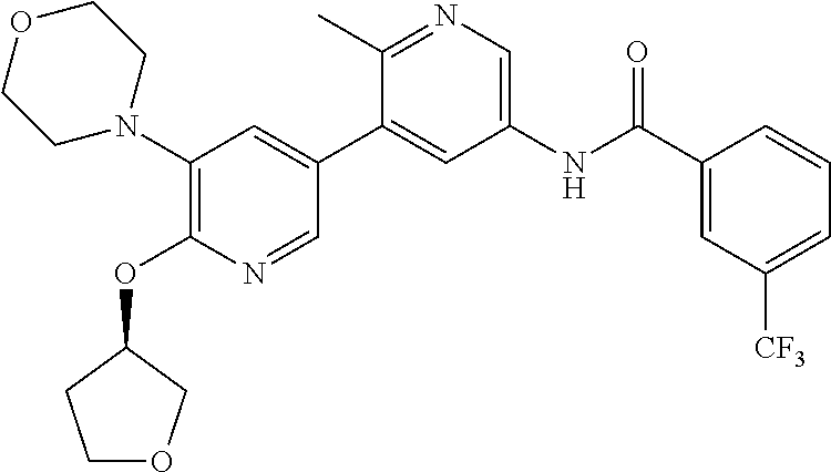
C1(N2CCOCC2)=C(OC2CCOC2)N=CC(C2=CC(NC(C3=CC([CF3])=CC=C3)=O)=CN=C2C)=C1
